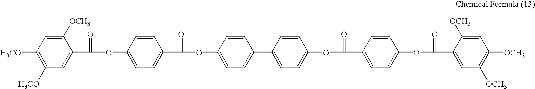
[H3CO]C1=C([H3CO])C=C(C(=O)OC2=CC=C(C(=O)OC3=CC=C(C4=CC=C(OC(C5=CC=C(OC(C6=CC([OCH3])=C([OCH3])C=C6[OCH3])=O)C=C5)=O)C=C4)C=C3)C=C2)C([OCH3])=C1
